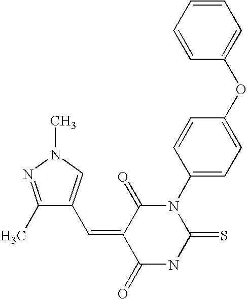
C1=CC=CC(OC2=CC=C(N3C(=O)C(=CC4=CN(C)N=C4C)C(=O)NC3=S)C=C2)=C1
